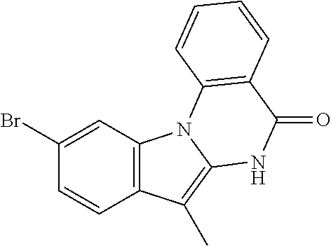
C1(Br)=CC2=C(C=C1)C(C)=C1N2C2=C(C(=O)N1)C=CC=C2
